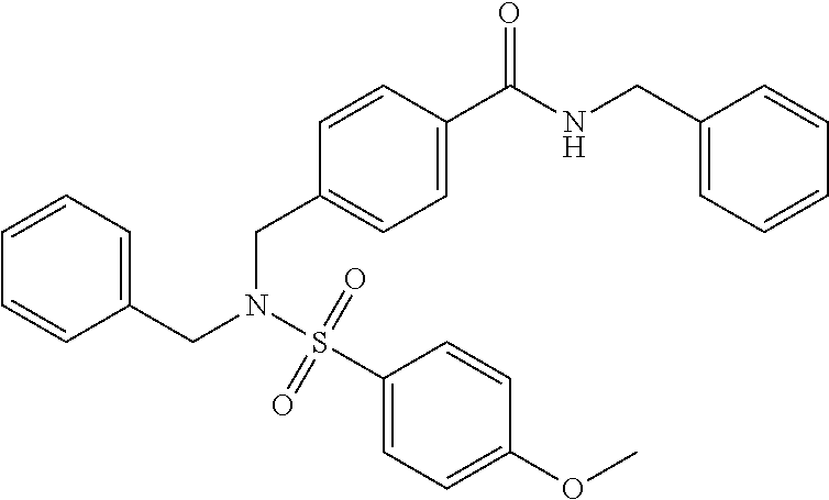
C1(CN(S(C2=CC=C(OC)C=C2)(=O)=O)CC2=CC=C(C(NCC3=CC=CC=C3)=O)C=C2)=CC=CC=C1
